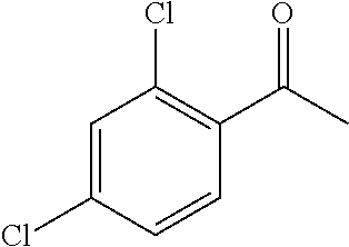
C1=C(Cl)C=CC(C(C)=O)=C1Cl
